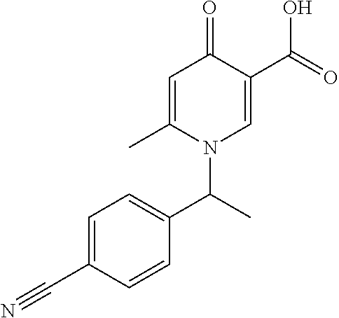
C1=C(C)N(C(C2=CC=C(C#N)C=C2)C)C=C(C(=O)O)C1=O
